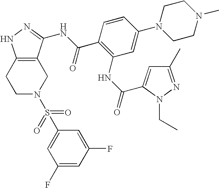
C1C2=C(CCN1S(C1=CC(F)=CC(F)=C1)(=O)=O)NN=C2NC(C1=C(NC(=O)C2=CC(C)=NN2CC)C=C(N2CCN(C)CC2)C=C1)=O
